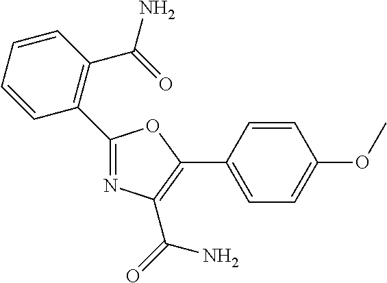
N1=C(C2=C(C(=O)N)C=CC=C2)OC(C2=CC=C(OC)C=C2)=C1C(=O)N
